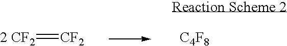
[2 CF2]=[CF2].[C4F8]
